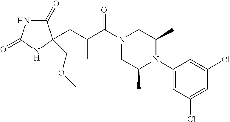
C1(=O)NC(=O)NC1(COC)CC(C)C(=O)N1CC(C)N(C2=CC(Cl)=CC(Cl)=C2)C(C)C1
